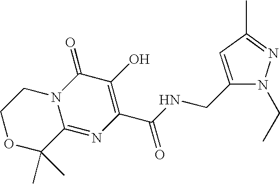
C1(CNC(C2=C(O)C(=O)N3C(=N2)C(C)(C)OCC3)=O)=CC(C)=NN1CC
